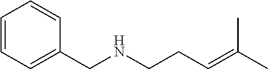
C1=CC=C(CNCCC=C(C)C)C=C1
